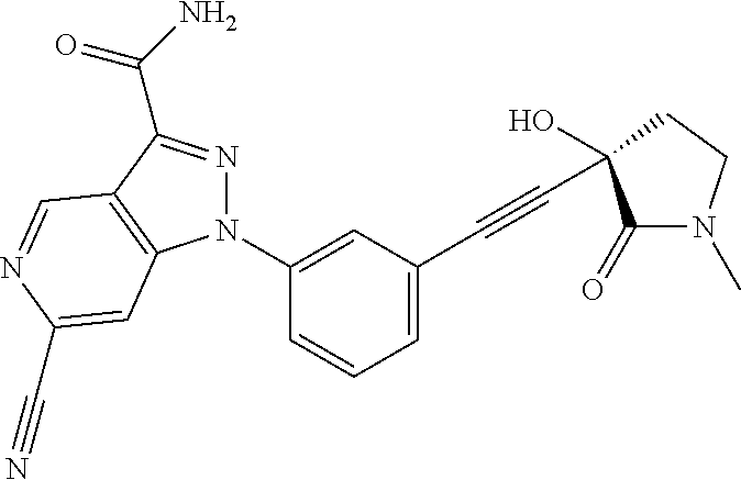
N1(C2=CC(C#CC3(O)C(=O)N(C)CC3)=CC=C2)N=C(C(N)=O)C2=C1C=C(C#N)N=C2
